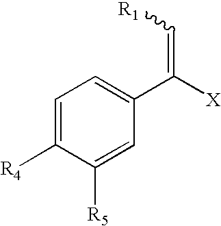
C1=C([R4])C([R5])=CC(C([X])=C[R1])=C1
